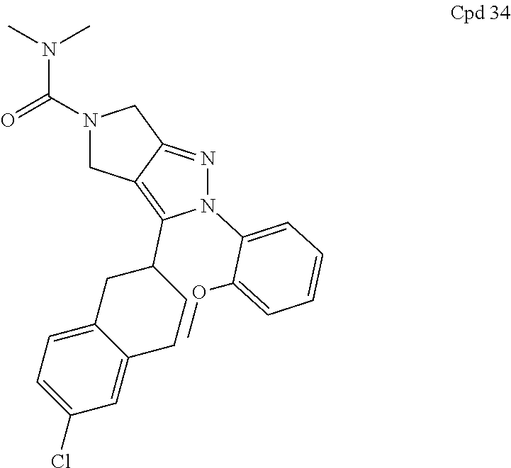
N1(C(N(C)C)=O)CC2=C(C3CC4=CC=C(Cl)C=C4CC3)N(C3=CC=CC=C3OC)N=C2C1
